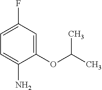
C1=C(F)C=C(OC(C)C)C(N)=C1
